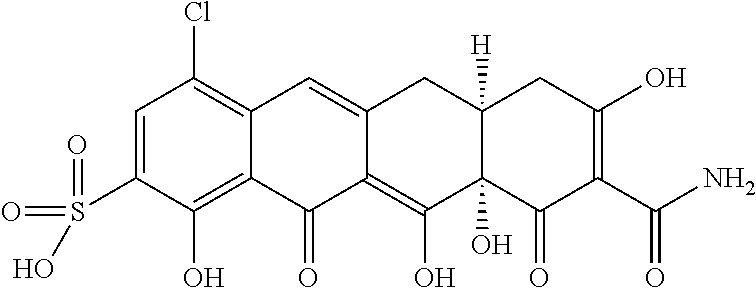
C1=C(S(=O)(=O)O)C(O)=C2C(=C1Cl)C=C1C(=C(O)C3(O)C([H])(C1)CC(O)=C(C(N)=O)C3=O)C2=O
